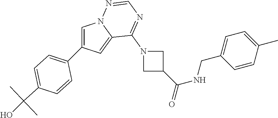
C1=C(C2=CC=C(C(O)(C)C)C=C2)C=C2N1N=CN=C2N1CC(C(=O)NCC2=CC=C(C)C=C2)C1
